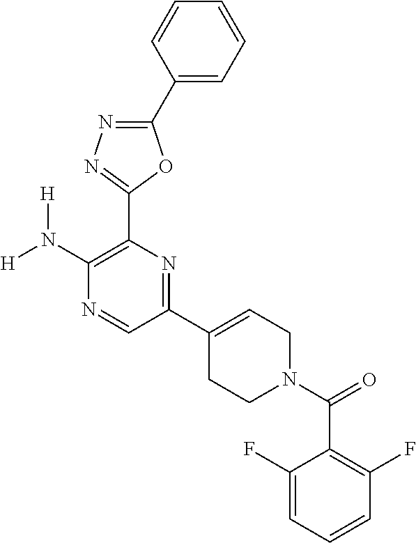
[H]N(C1=C(C2=NN=C(C3=CC=CC=C3)O2)N=C(C2=CCN(C(=O)C3=C(F)C=CC=C3F)CC2)C=N1)[H]
